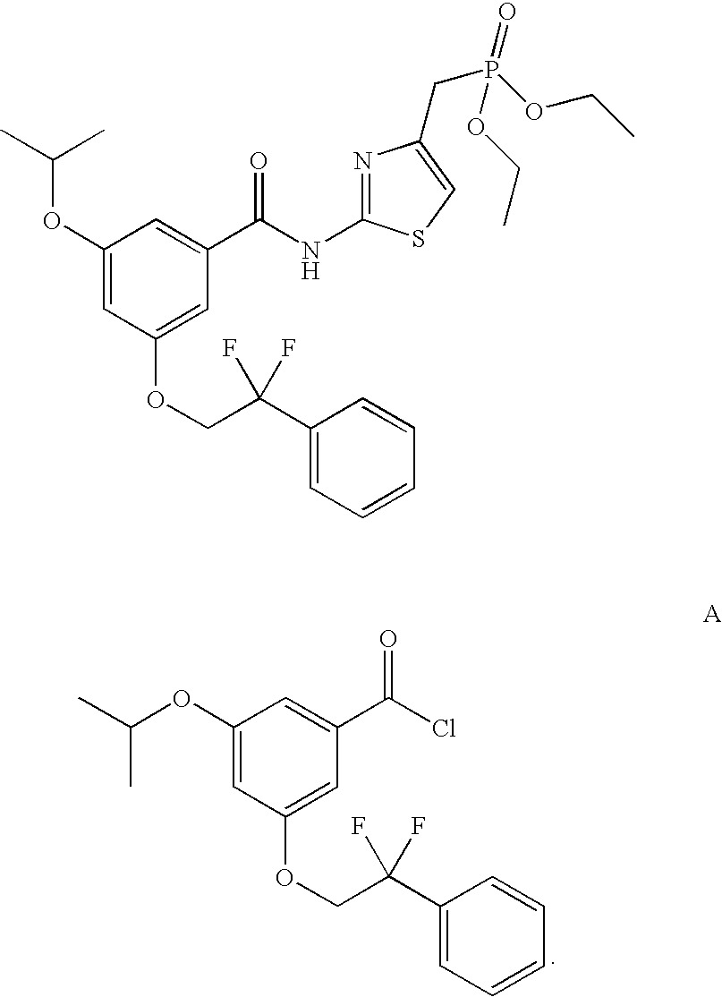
C1(OC(C)C)=CC(OCC(C2=CC=CC=C2)(F)F)=CC(C(Cl)=O)=C1.C1(OC(C)C)=CC(OCC(C2=CC=CC=C2)(F)F)=CC(C(NC2=NC(CP(OCC)(OCC)=O)=CS2)=O)=C1
